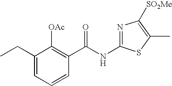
C1(CC)=CC=CC(C(NC2=NC([SO2Me])=C(C)S2)=O)=C1[OAc]
